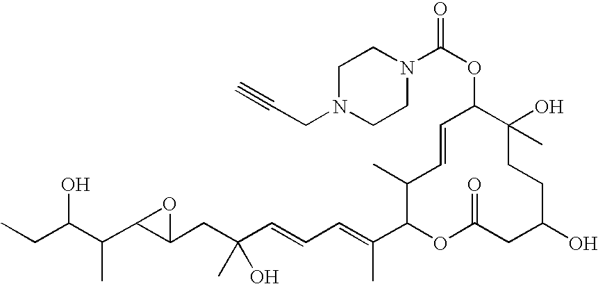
CCC(C(C1C(CC(C=CC=C(C2OC(=O)CC(O)CCC(O)(C)C(OC(=O)N3CCN(CC#C)CC3)C=CC2C)C)(O)C)O1)C)O
